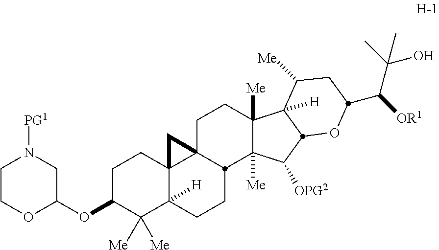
C1C(OC2CN([PG1])CCO2)C([Me])([Me])C2([H])C3(C1)C1(CCC4([Me])C([Me])(C([OPG2])C5C4([H])C([Me])CC(C([OR1])C(C)(O)C)O5)C1CC2)C3
